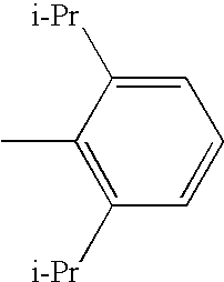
C1=C([i-Pr])C(C)=C([i-Pr])C=C1
